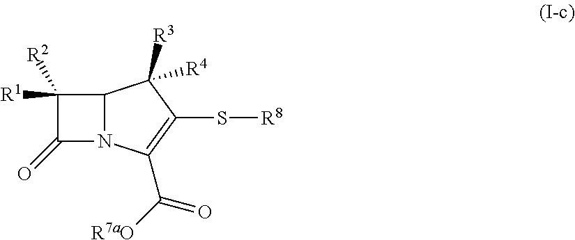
C1([R1])([R2])C(=O)N2C1C([R3])([R4])C(S[R8])=C2C([R7aO])=O
